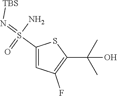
O=S(N)(=N[TBS])C1=CC(F)=C(C(C)(O)C)S1
